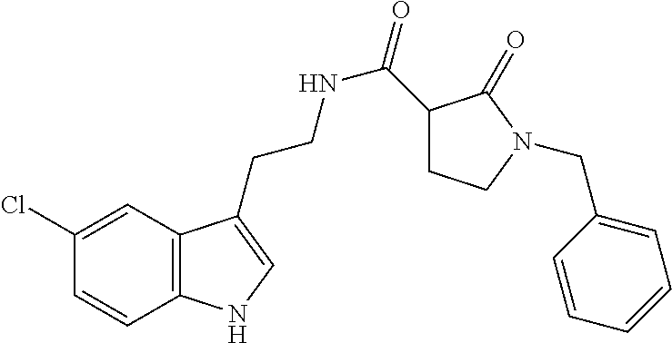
N(CCC1=CNC2=C1C=C(Cl)C=C2)C(=O)C1CCN(CC2=CC=CC=C2)C1=O
